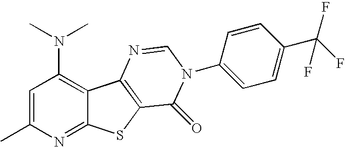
C1=C(C)N=C2C(=C1N(C)C)C1=C(S2)C(=O)N(C2=CC=C(C(F)(F)F)C=C2)C=N1
